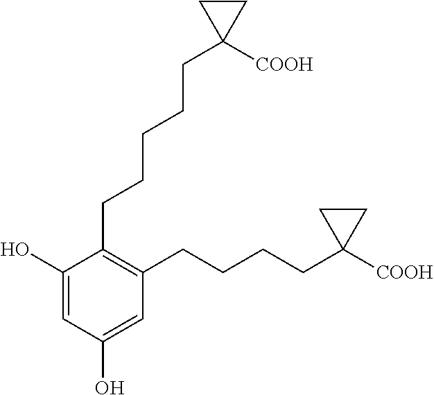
C1(O)=CC(O)=CC(CCCCC2([COOH])CC2)=C1CCCCCC1([COOH])CC1
